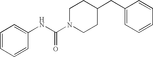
C1=CC=CC(NC(N2CCC(CC3=CC=CC=C3)CC2)=O)=C1
